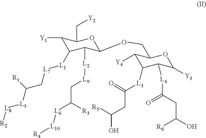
C1([Y1])C([L1][L7]CC([L5][L8][R2])[R1])C([L2][L9]CC([L6][L10][R4])[R3])C(OCC2C([Y4])C([L3]C(CC(O)[R5])=O)C([L4]C(CC(O)[R6])=O)C([Y3])O2)OC1C[Y2]
